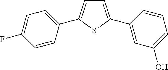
C1=C(C2=CC(O)=CC=C2)SC(C2=CC=C(F)C=C2)=C1
